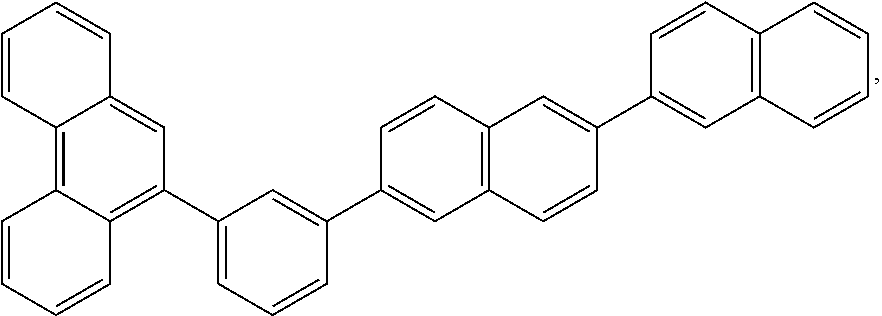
C12=C3C(=C(C4=CC=CC(C5=CC6=C(C=C5)C=C(C5=CC7=C(C=C5)C=CC=C7)C=C6)=C4)C=C1C=CC=C2)C=CC=C3
